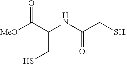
[MeO]C(C(NC(C[SH])=O)CS)=O
